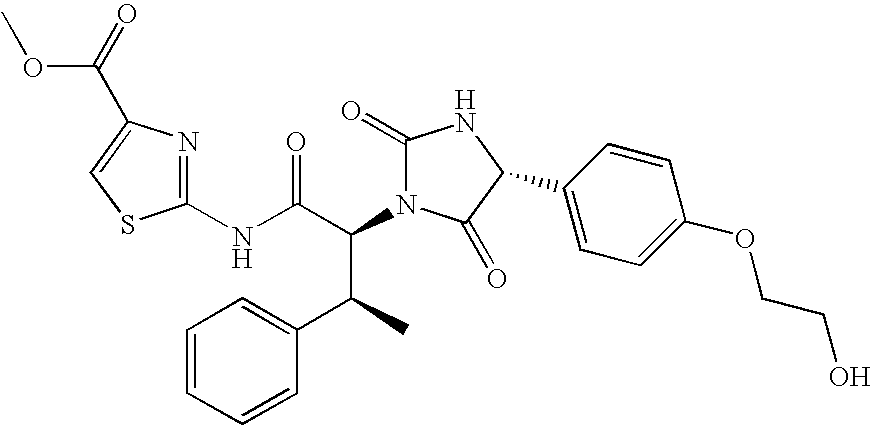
C1(NC(C(C(C2=CC=CC=C2)C)N2C(=O)NC(C3=CC=C(OCCO)C=C3)C2=O)=O)=NC(C(=O)OC)=CS1
